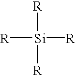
[Si]([R])([R])([R])[R]
